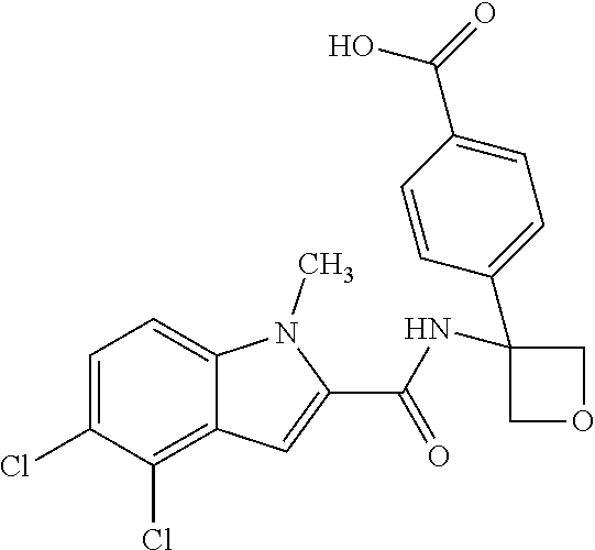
C1=C(Cl)C(Cl)=C2C(=C1)N(C)C(C(NC1(C3=CC=C(C(O)=O)C=C3)COC1)=O)=C2
